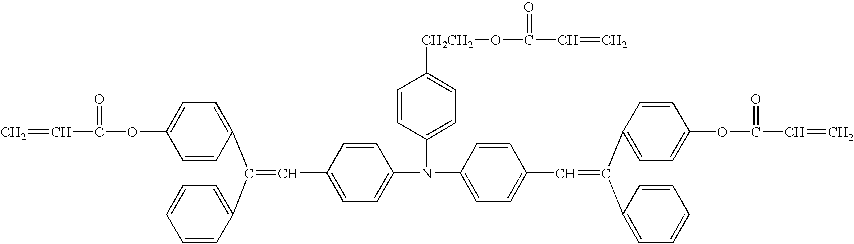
C1(OC(=O)C=C)=CC=C(C(C2=CC=CC=C2)=CC2=CC=C(N(C3=CC=C(C=C(C4=CC=C(OC(=O)C=C)C=C4)C4=CC=CC=C4)C=C3)C3=CC=C([CH2CH2]OC(=O)C=C)C=C3)C=C2)C=C1
